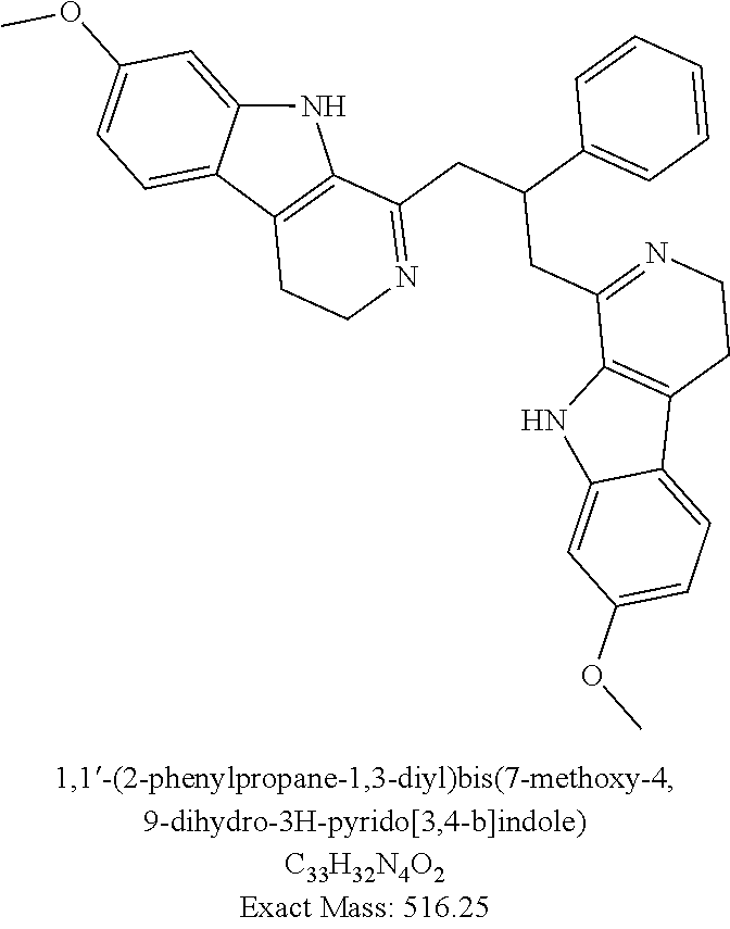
C12=C(C(CC(C3=CC=CC=C3)CC3=NCCC4=C3NC3=CC(OC)=CC=C43)=NCC1)NC1=CC(OC)=CC=C21
